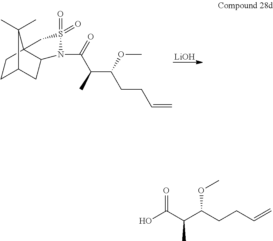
[LiOH].N1(C(C(C(OC)CCC=C)C)=O)C2C3(CCC(C2)C3(C)C)CS1(=O)=O.OC(C(C(CCC=C)OC)C)=O
